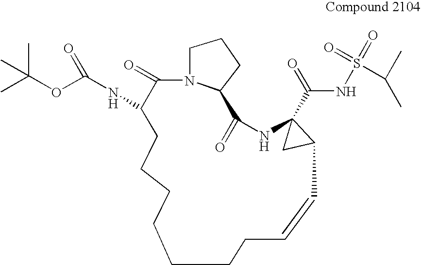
N12C(=O)C(NC(=O)OC(C)(C)C)CCCCCCCC=CC3CC3(C(NS(=O)(=O)C(C)C)=O)NC(=O)C1CCC2
